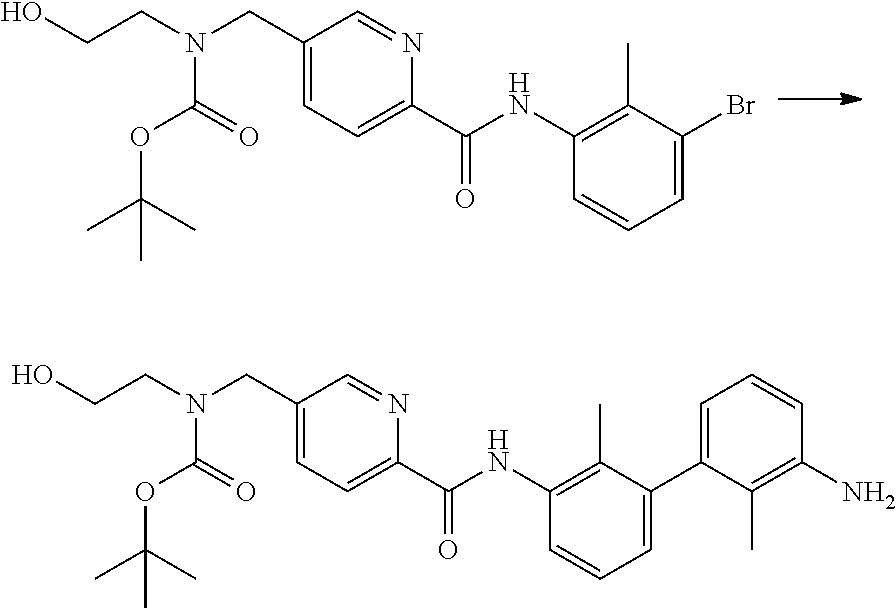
N(C(C1=CC=C(CN(CCO)C(=O)OC(C)(C)C)C=N1)=O)C1=C(C)C(Br)=CC=C1.N(C(C1=CC=C(CN(CCO)C(=O)OC(C)(C)C)C=N1)=O)C1=C(C)C(C2=CC=CC(N)=C2C)=CC=C1
